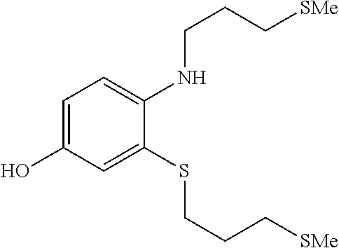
C1=C(O)C=C(SCCC[SMe])C(NCCC[SMe])=C1
